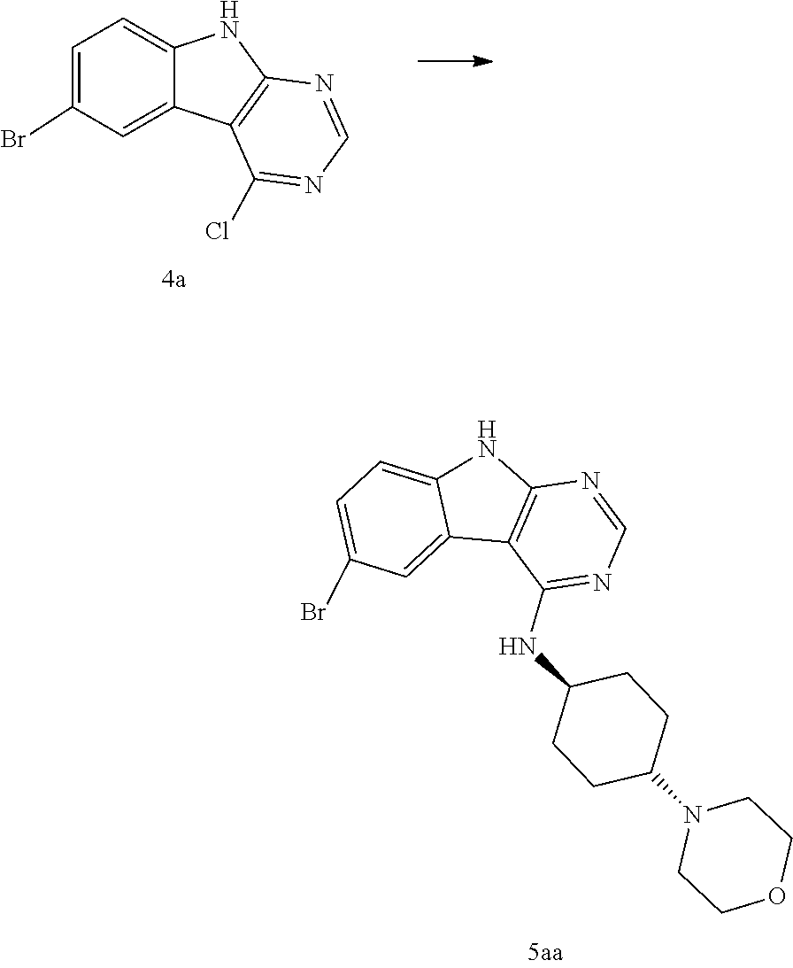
C12=C(NC3=CC=C(Br)C=C13)N=CN=C2NC1CCC(N2CCOCC2)CC1.C1(Br)=CC=C2NC3=C(C2=C1)C(Cl)=NC=N3
